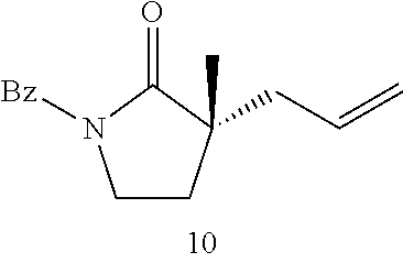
C1CC(CC=C)(C)C(=O)N1[Bz]
